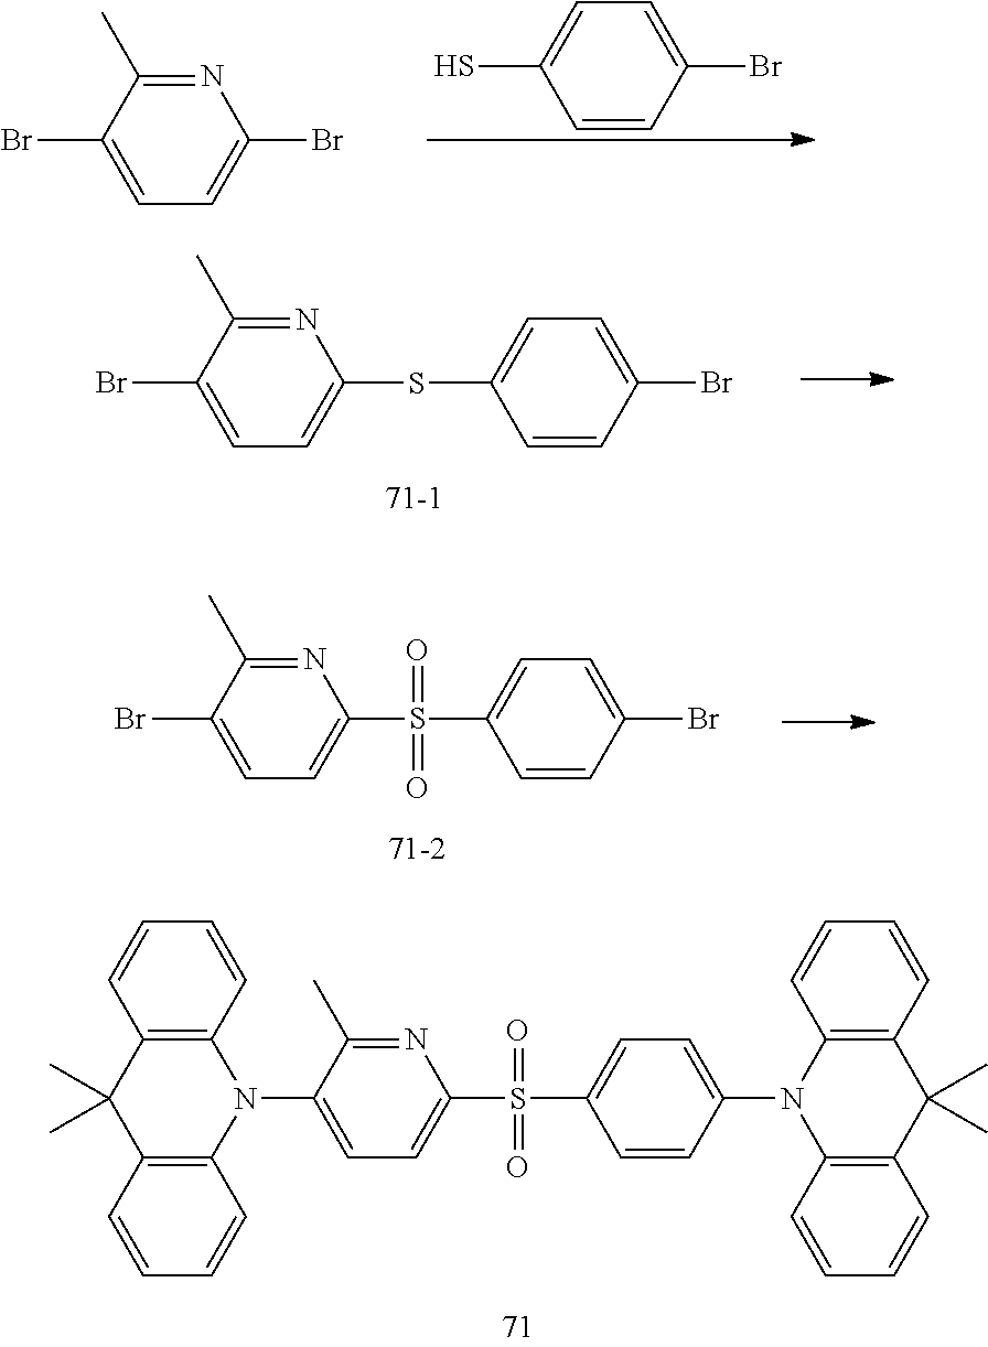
C1=CC(Br)=CC=C1S.BrC1=CC=C(Br)N=C1C.BrC1=CC=C(SC2=CC=C(Br)C=C2)N=C1C.BrC1=CC=C(S(C2=CC=C(Br)C=C2)(=O)=O)N=C1C.N1(C2=CC=C(S(C3=CC=C(N4C5=C(C(C)(C)C6=C4C=CC=C6)C=CC=C5)C=C3)(=O)=O)N=C2C)C2=C(C(C)(C)C3=C1C=CC=C3)C=CC=C2
